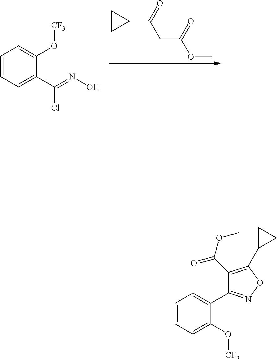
C1(C(=O)CC(OC)=O)CC1.C1=CC=C(C(=NO)Cl)C(O[CF3])=C1.C1=CC=C(O[CF3])C(C2=NOC(C3CC3)=C2C(OC)=O)=C1
